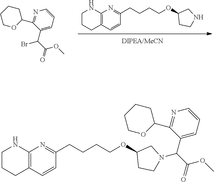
C12=C(C=CC(CCCCOC3CCNC3)=N1)CCCN2.N1=C(C2CCCCO2)C(C(C(=O)OC)Br)=CC=C1.C12=C(C=CC(CCCCOC3CCN(C(C4=CC=CN=C4C4CCCCO4)C(=O)OC)C3)=N1)CCCN2
